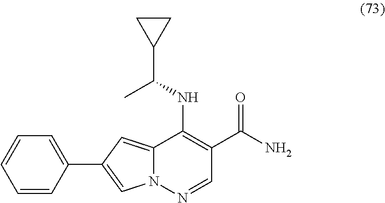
C12=CC(C3=CC=CC=C3)=CN1N=CC(C(=O)N)=C2NC(C1CC1)C
